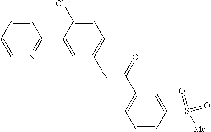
C1=C(S([Me])(=O)=O)C=CC=C1C(NC1=CC=C(Cl)C(C2=NC=CC=C2)=C1)=O
